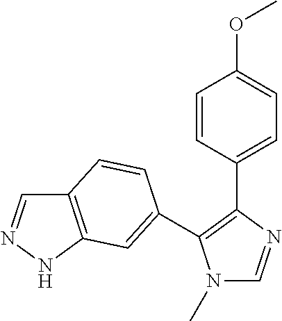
N1(C)C=NC(C2=CC=C(OC)C=C2)=C1C1=CC2=C(C=NN2)C=C1
